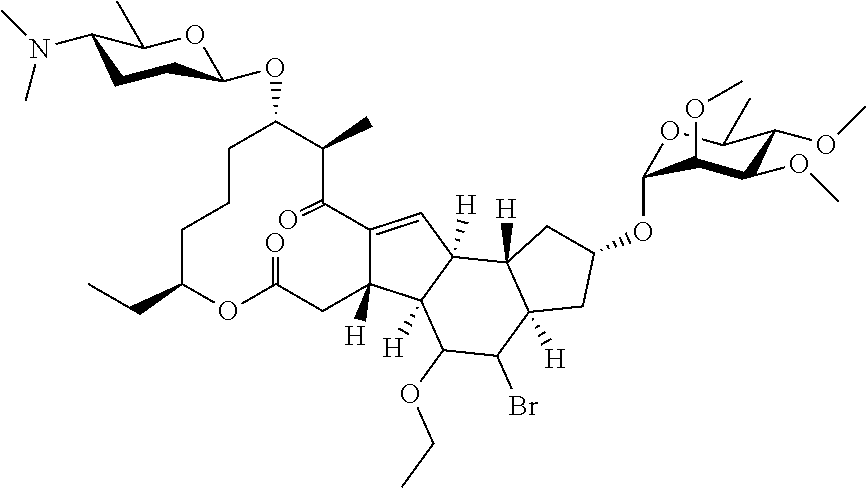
C12=CC3([H])C([H])(C1([H])CC(=O)OC(CC)CCCC(OC1CCC(N(C)C)C(C)O1)C(C)C2=O)C(OCC)C(Br)C1([H])C3([H])CC(OC2OC(C)C(OC)C(OC)C2OC)C1
